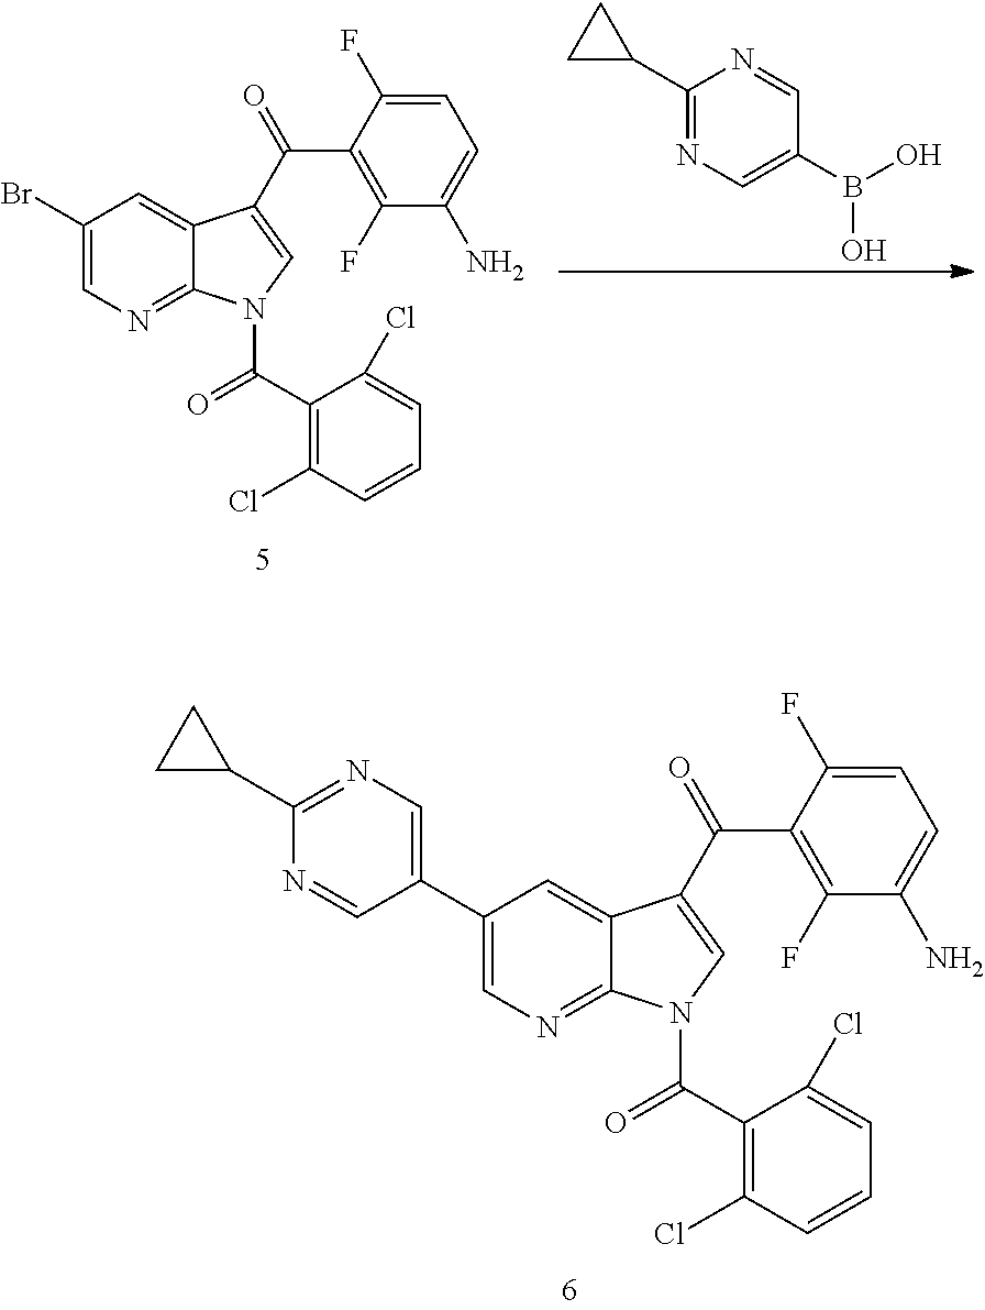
C1(Br)=CN=C2C(=C1)C(C(=O)C1=C(F)C(N)=CC=C1F)=CN2C(C1=C(Cl)C=CC=C1Cl)=O.C1(C2CC2)=NC=C(B(O)O)C=N1.C1(C2=CN=C(C3CC3)N=C2)=CN=C2C(=C1)C(C(=O)C1=C(F)C(N)=CC=C1F)=CN2C(C1=C(Cl)C=CC=C1Cl)=O
